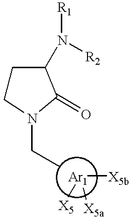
C1CN(CC)C(=O)C1N([R1])[R2].[Ar1]([X5])([X5a])[X5b]
